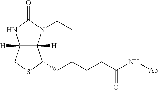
C12([H])C([H])(N(CC)C(=O)N1)C(CCCCC(N[Ab])=O)SC2
